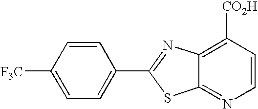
C1([F3C])=CC=C(C2=NC3=C([CO2H])C=CN=C3S2)C=C1
